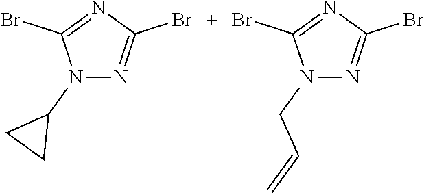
N1(C2CC2)N=C(Br)N=C1Br.N1(CC=C)N=C(Br)N=C1Br
